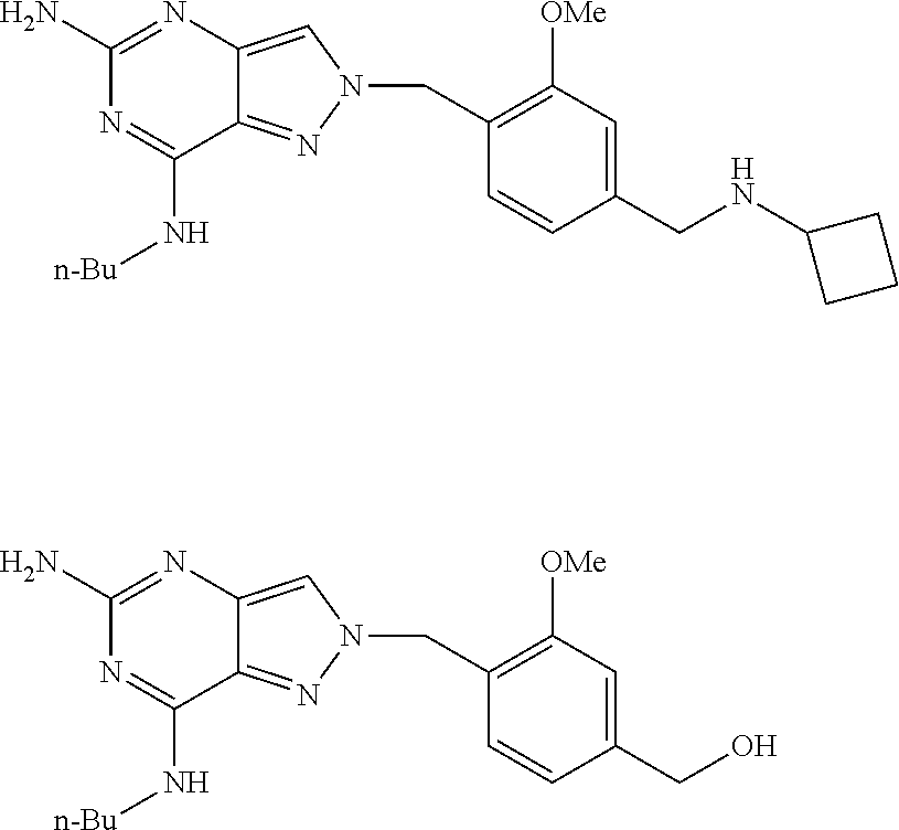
C12=CN(CC3=C([OMe])C=C(CNC4CCC4)C=C3)N=C1C(N[n-Bu])=NC(N)=N2.C12=CN(CC3=C([OMe])C=C(CO)C=C3)N=C1C(N[n-Bu])=NC(N)=N2
